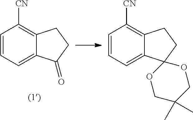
C1=CC=C2C(=C1[CN])CCC2=O.C1=CC=C2C(=C1[CN])CCC21OCC(C)(C)CO1
